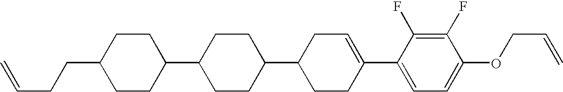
C1(F)=C(F)C(C2=CCC(C3CCC(C4CCC(CCC=C)CC4)CC3)CC2)=CC=C1OCC=C
